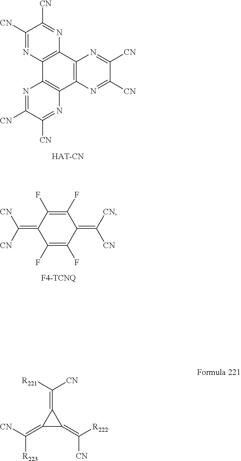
C1([CN])=NC2=C(N=C1[CN])C1=C(C3=C2N=C([CN])C([CN])=N3)N=C([CN])C([CN])=N1.C1(F)=C(F)C(=C([CN])[CN])C(F)=C(F)C1=C([CN])[CN].C1(=C([R221])[CN])C(=C([CN])[R222])C1=C([R223])[CN]
